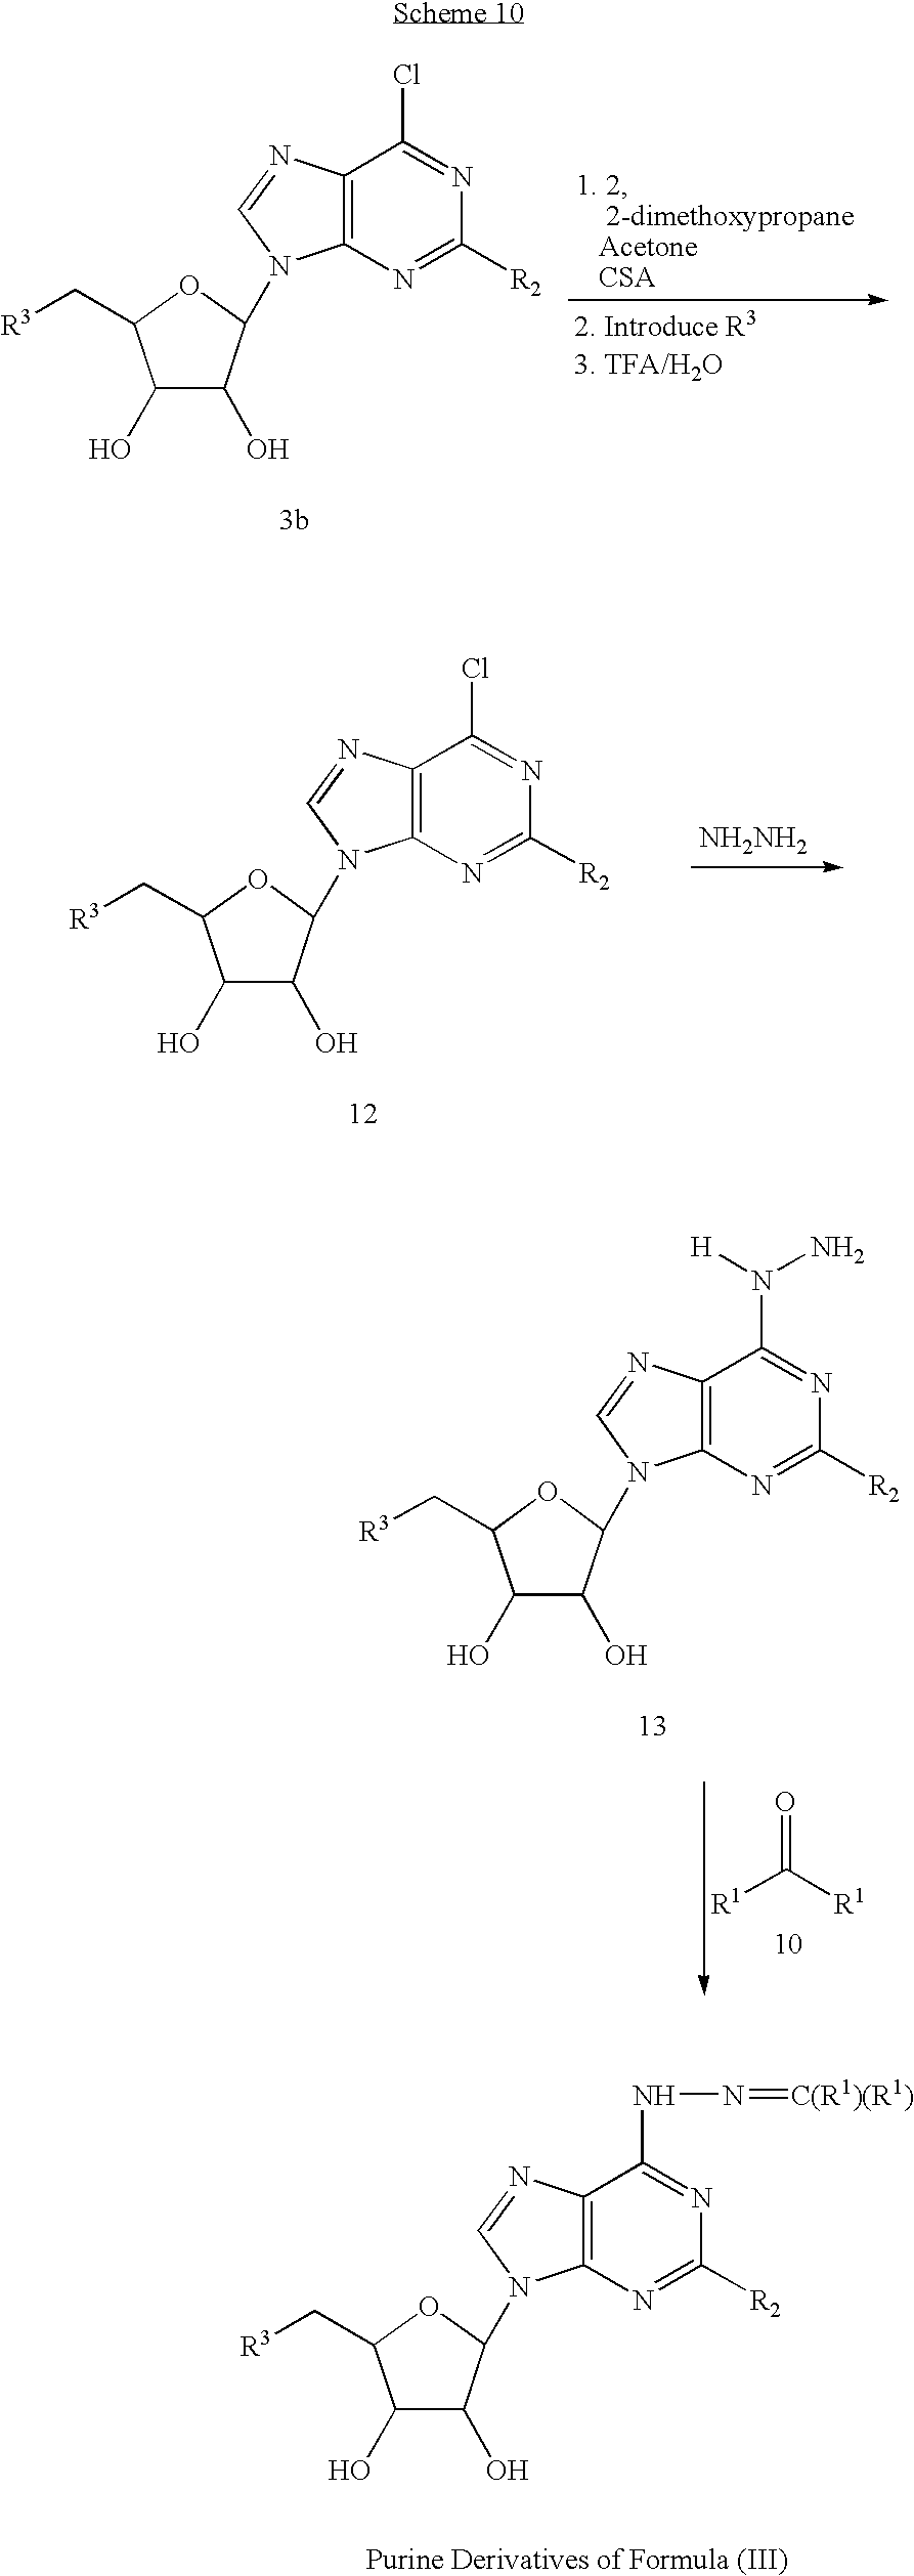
C12=C(N=C([R2])N=C1NN=[C(R1)(R1)])N(C1C(O)C(O)C(C[R3])O1)C=N2.C12=C(N=C([R2])N=C1Cl)N(C1C(O)C(O)C(C[R3])O1)C=N2.[NH2NH2].C12=C(N=C([R2])N=C1N([H])N)N(C1C(O)C(O)C(C[R3])O1)C=N2.O=C([R1])[R1].C12=C(N=C([R2])N=C1Cl)N(C1C(O)C(O)C(C[R3])O1)C=N2
